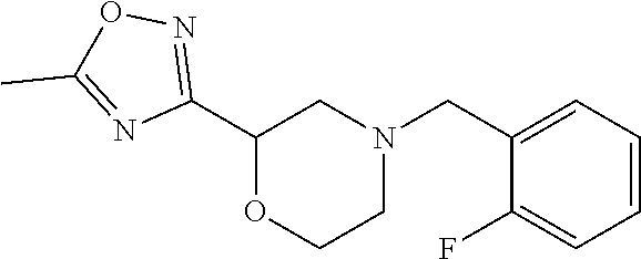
C1(C2=NOC(C)=N2)OCCN(CC2=CC=CC=C2F)C1
